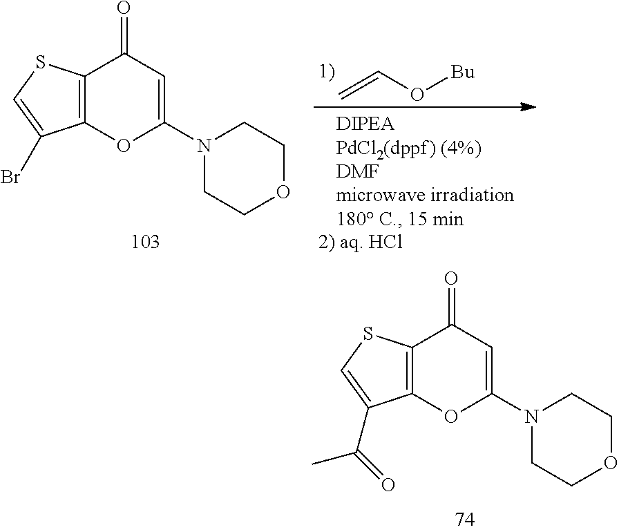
C12=C(SC=C1Br)C(=O)C=C(N1CCOCC1)O2.C=CO[Bu].C12=C(OC(N3CCOCC3)=CC1=O)C(C(C)=O)=CS2
